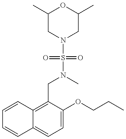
C1=CC2=C(CN(C)S(=O)(=O)N3CC(C)OC(C)C3)C(OCCC)=CC=C2C=C1
